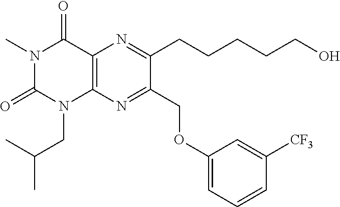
C12=C(N=C(COC3=CC=CC([CF3])=C3)C(CCCCCO)=N1)N(CC(C)C)C(=O)N(C)C2=O
